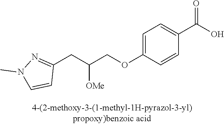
C1(CC(COC2=CC=C(C(O)=O)C=C2)[OMe])=NN(C)C=C1
